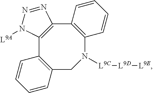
C12=C(N([L9C][L9D][L9E])CC3=C(C4=C1N=NN4[L9A])C=CC=C3)C=CC=C2
